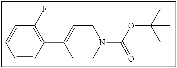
C1=CC(C2=CCN(C(OC(C)(C)C)=O)CC2)=C(F)C=C1
